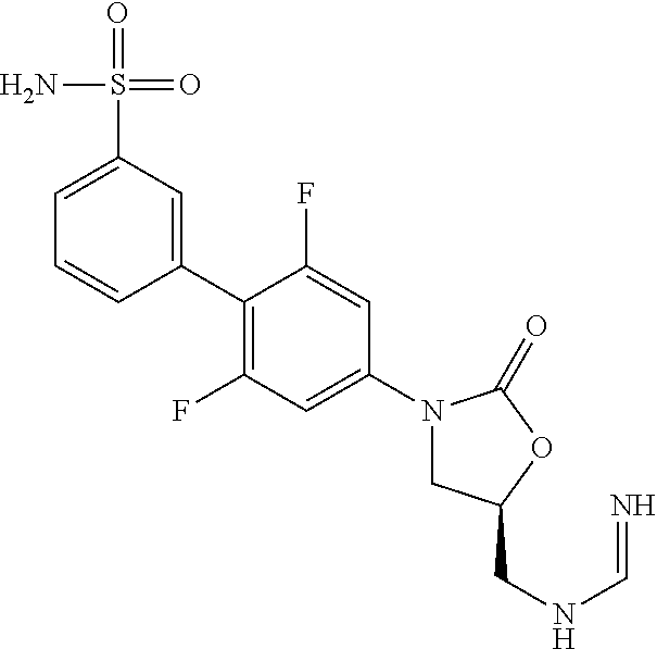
C1(C2=C(F)C=C(N3CC(CNC=N)OC3=O)C=C2F)=CC(S(=O)(=O)N)=CC=C1
